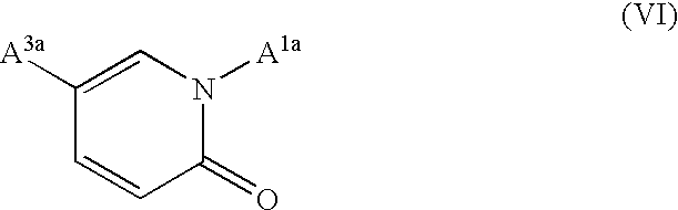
C1(=O)N([A1a])C=C([A3a])C=C1
